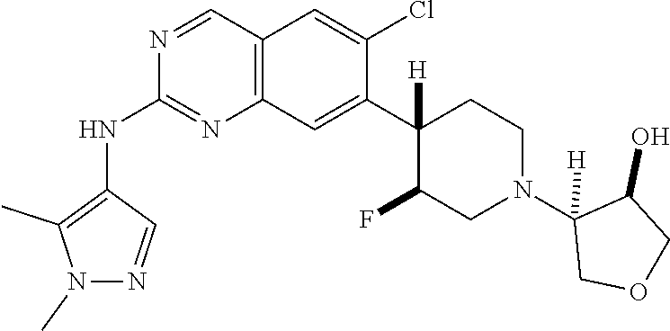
C12=C(C=C(C3([H])C(F)CN(C4([H])COCC4O)CC3)C(Cl)=C1)N=C(NC1=C(C)N(C)N=C1)N=C2
